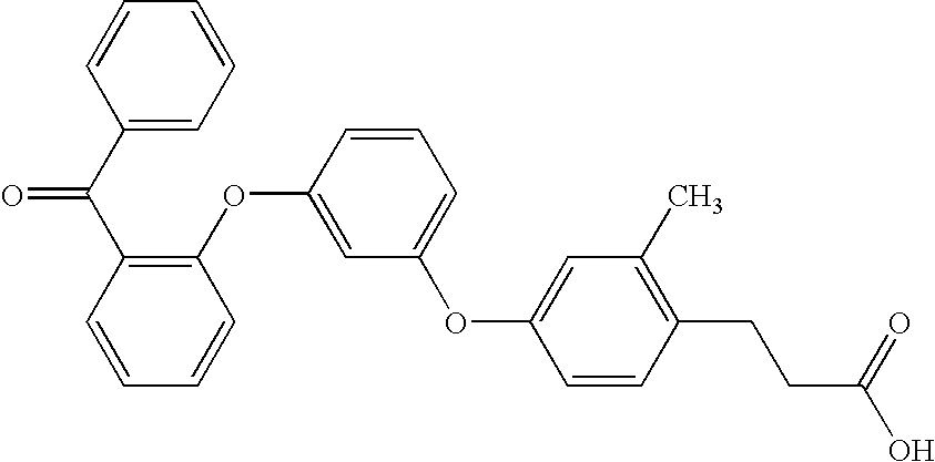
C1(C(C2=C(OC3=CC(OC4=CC(C)=C(CCC(O)=O)C=C4)=CC=C3)C=CC=C2)=O)=CC=CC=C1
